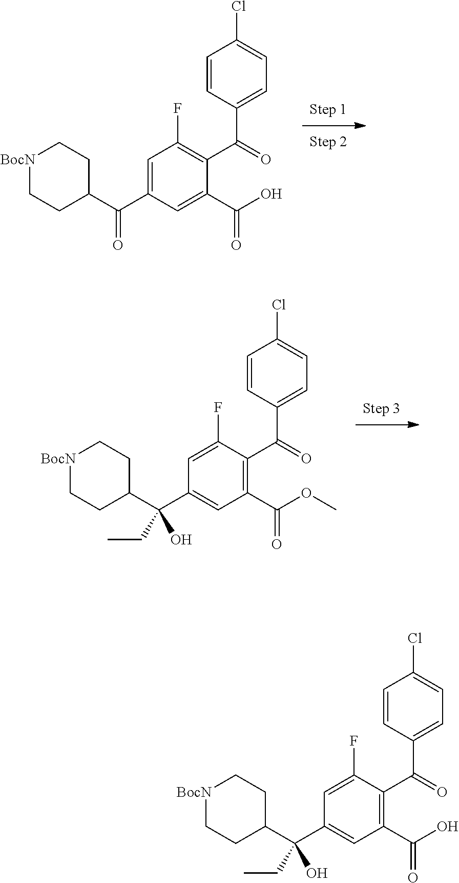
[BocN]1CCC(C(=O)C2=CC(F)=C(C(=O)C3=CC=C(Cl)C=C3)C(C(O)=O)=C2)CC1.[BocN]1CCC(C(C2=CC(C(OC)=O)=C(C(=O)C3=CC=C(Cl)C=C3)C(F)=C2)(CC)O)CC1.[BocN]1CCC(C(C2=CC(C(O)=O)=C(C(=O)C3=CC=C(Cl)C=C3)C(F)=C2)(CC)O)CC1
